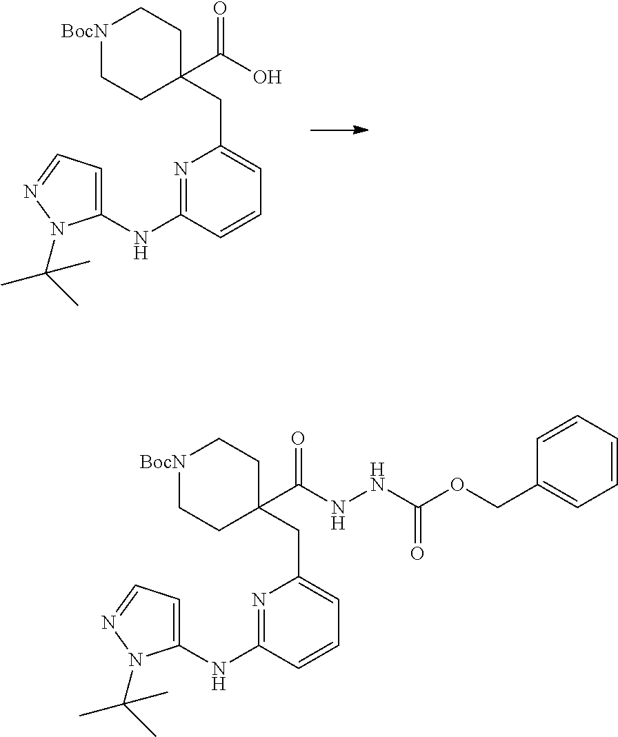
[BocN]1CCC(CC2=CC=CC(NC3=CC=NN3C(C)(C)C)=N2)(C(=O)O)CC1.[BocN]1CCC(CC2=CC=CC(NC3=CC=NN3C(C)(C)C)=N2)(C(=O)NNC(OCC2=CC=CC=C2)=O)CC1
